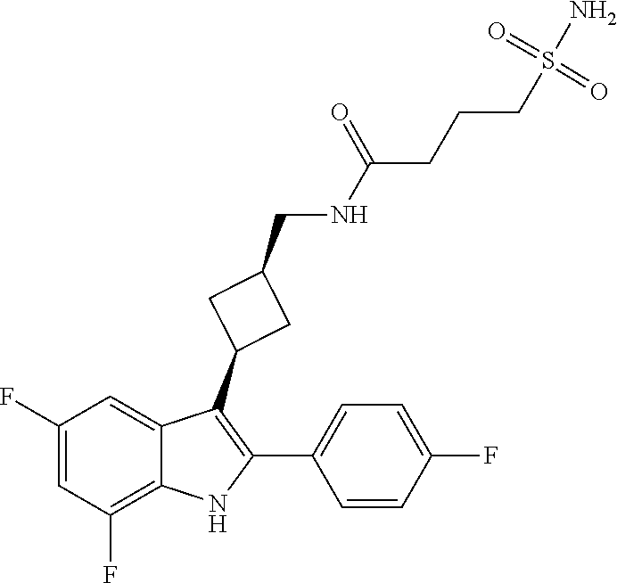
C1(F)=CC(F)=C2C(=C1)C(C1CC(CNC(=O)CCCS(=O)(=O)N)C1)=C(C1=CC=C(F)C=C1)N2
